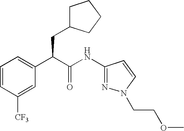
C1=CC([CF3])=CC(C(C(NC2=NN(CCOC)C=C2)=O)CC2CCCC2)=C1
